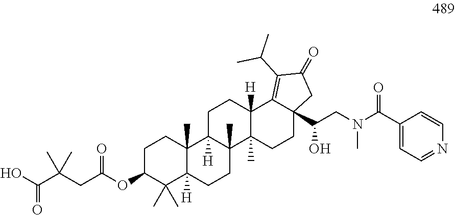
C1C(OC(CC(C(O)=O)(C)C)=O)C(C)(C)C2([H])C(C)(C1)C1([H])C(C)(CC2)C2(C)C([H])(CC1)C1=C(C(C)C)C(=O)CC1(C(CN(C(C1=CC=NC=C1)=O)C)O)CC2
